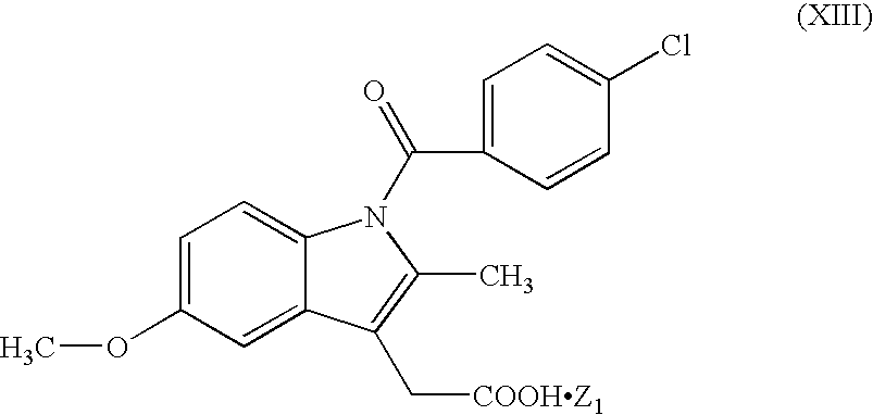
C1=C(OC)C=C2C(=C1)N(C(=O)C1=CC=C(Cl)C=C1)C(C)=C2C[COOHZ1]
